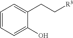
C1=CC=C(O)C(CC[R3])=C1
